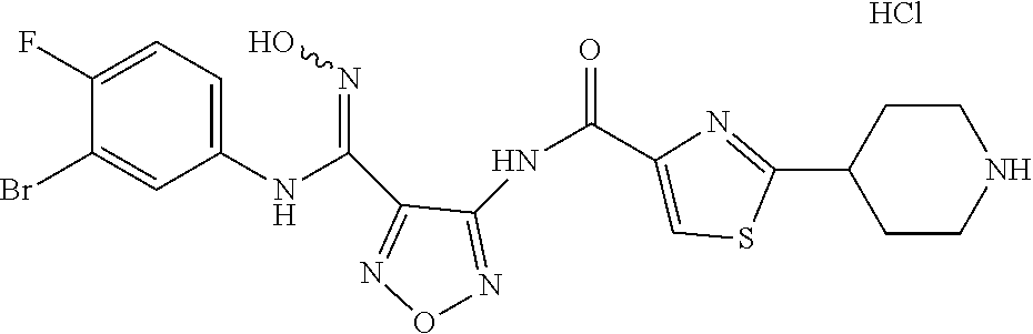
C1(NC(=NO)C2=NON=C2NC(=O)C2=CSC(C3CCNCC3)=N2)=CC=C(F)C(Br)=C1.Cl
